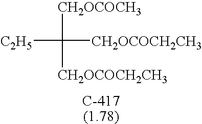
[C2H5]C([CH2OCOCH3])([CH2OCOCH2CH3])[CH2OCOCH2CH3]
